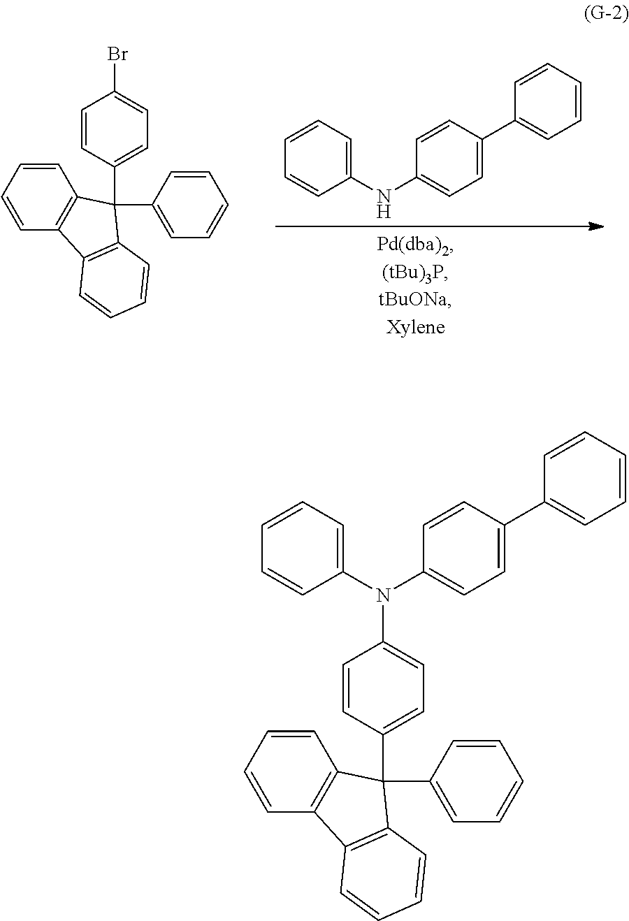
C1=CC=CC2=C1C(C1=CC=CC=C1)(C1=CC=C(Br)C=C1)C1=C2C=CC=C1.C1(NC2=CC=C(C3=CC=CC=C3)C=C2)=CC=CC=C1.C1(N(C2=CC=C(C3=CC=CC=C3)C=C2)C2=CC=C(C3(C4=CC=CC=C4)C4=C(C=CC=C4)C4=C3C=CC=C4)C=C2)=CC=CC=C1
